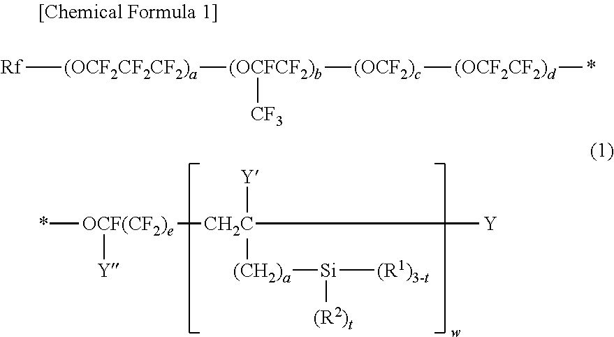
*[OCF(CF2)e]([Y])[CH2C]([Y])([(CH2)a][Si]([(R1)3-t])[(R2)t])[Y].[Rf][(OCF2CF2CF2)a][(OCFCF2)b]([CF3])[(OCF2)c][(OCF2CF2)d]*
